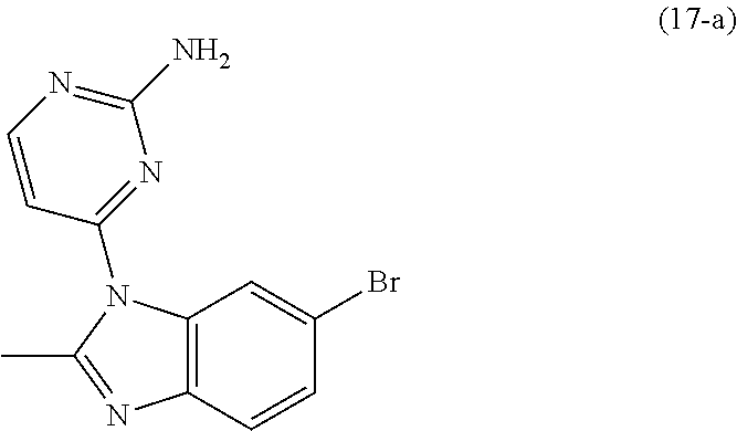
C12=C(C=CC(Br)=C1)N=C(C)N2C1=NC(N)=NC=C1
